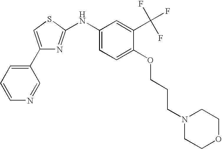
C1(C2=CC=CN=C2)=CSC(NC2=CC=C(OCCCN3CCOCC3)C(C(F)(F)F)=C2)=N1
